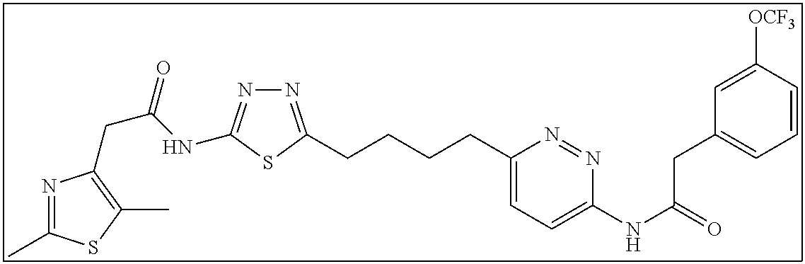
N1=C(CCCCC2=CC=C(NC(=O)CC3=CC=CC([OCF3])=C3)N=N2)SC(NC(CC2=C(C)SC(C)=N2)=O)=N1
